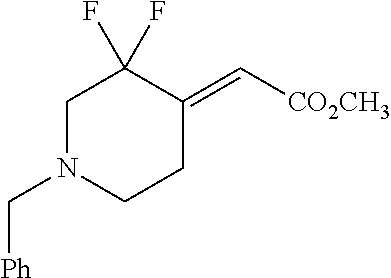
C1(=C[CO2CH3])CCN(C[Ph])CC1(F)F
